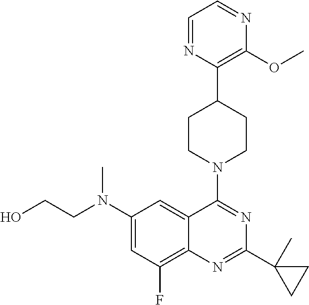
C12=C(F)C=C(N(CCO)C)C=C1C(N1CCC(C3=C(OC)N=CC=N3)CC1)=NC(C1(C)CC1)=N2
